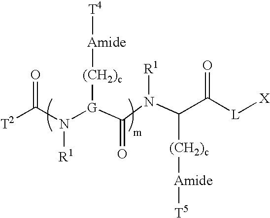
[T4][Amide][(CH2)c][G](N(C(=O)[T2])[R1])C(N(C([(CH2)c][Amide][T5])C([L][X])=O)[R1])=O
